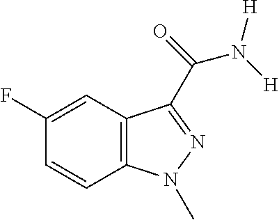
C12=C(C=C(F)C=C1)C(C(N([H])[H])=O)=NN2C
